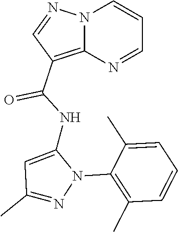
N12C(=C(C(NC3=CC(C)=NN3C3=C(C)C=CC=C3C)=O)C=N1)N=CC=C2
